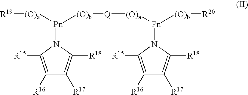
C1([R16])=C([R15])N([Pn]([(O)a][R19])[(O)b][Q][(O)a][Pn]([(O)b][R20])N2C([R18])=C([R17])C([R16])=C2[R15])C([R18])=C1[R17]
